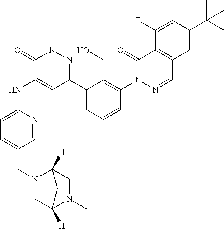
C1=NC(NC2=CC(C3=CC=CC(N4N=CC5=C(C4=O)C(F)=CC(C(C)(C)C)=C5)=C3CO)=NN(C)C2=O)=CC=C1CN1CC2([H])N(C)CC1([H])C2
